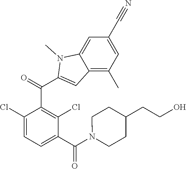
C1(Cl)=CC=C(C(=O)N2CCC(CCO)CC2)C(Cl)=C1C(C1=CC2=C(C)C=C(C#N)C=C2N1C)=O
